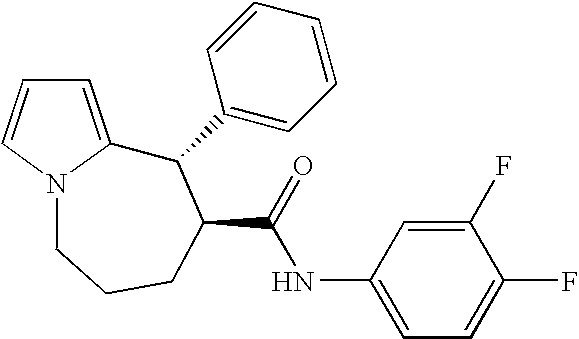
C1=C2N(C=C1)CCCC(C(=O)NC1=CC=C(F)C(F)=C1)C2C1=CC=CC=C1
